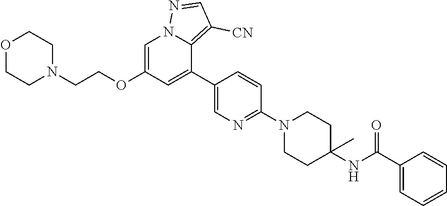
C1=C(OCCN2CCOCC2)C=C(C2=CN=C(N3CCC(NC(C4=CC=CC=C4)=O)(C)CC3)C=C2)C2=C([CN])C=NN12
